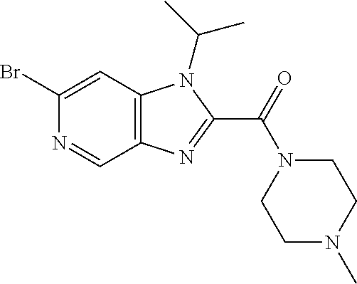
BrC1=CC2=C(C=N1)N=C(C(=O)N1CCN(C)CC1)N2C(C)C
